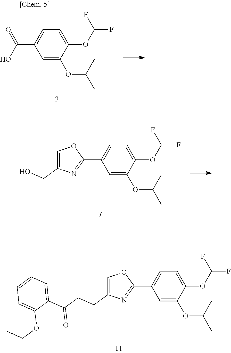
C1=C(OC(C)C)C(OC(F)F)=CC=C1C1=NC(CCC(C2=CC=CC=C2OCC)=O)=CO1.C1=C(OC(C)C)C(OC(F)F)=CC=C1C(O)=O.C1=C(OC(C)C)C(OC(F)F)=CC=C1C1=NC(CO)=CO1
